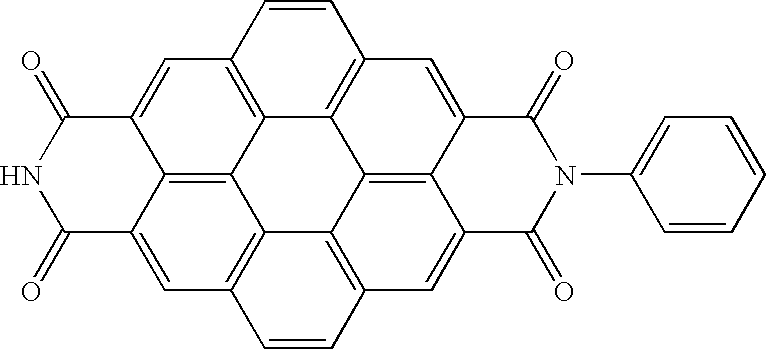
C12=C3C=CC4=C1C1=C5C(=C4)C(=O)NC(=O)C5=CC4=C1C1=C(C=C4)C=C4C(=C21)C(=C3)C(=O)N(C1=CC=CC=C1)C4=O
